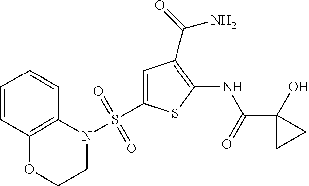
C1(C(=O)NC2=C(C(=O)N)C=C(S(N3CCOC4=C3C=CC=C4)(=O)=O)S2)(O)CC1
